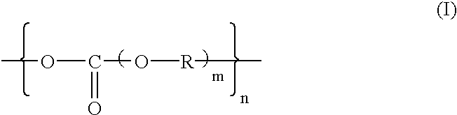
COC(=O)O[R]C
